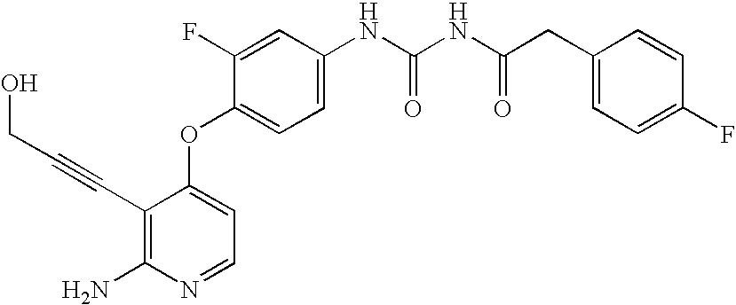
C1=C(NC(NC(CC2=CC=C(F)C=C2)=O)=O)C=C(F)C(OC2=CC=NC(N)=C2C#CCO)=C1
